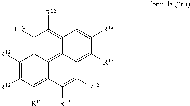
C1([R12])=C2C3=C4C(=C1[R12])C(C)=C([R12])C([R12])=C4C([R12])=C([R12])C3=C([R12])C([R12])=C2[R12]
